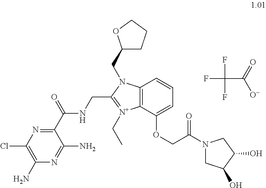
C1(N)=C(Cl)N=C(C(=O)NCC2=[N+](CC)C3=C(N2CC2CCCO2)C=CC=C3OCC(N2CC(O)C(O)C2)=O)C(N)=N1.FC(C([O-])=O)(F)F
